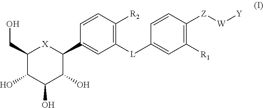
C1(CO)C(O)C(O)C(O)C(C2=CC([L]C3=CC([R1])=C([Z][W][Y])C=C3)=C([R2])C=C2)[X]1
